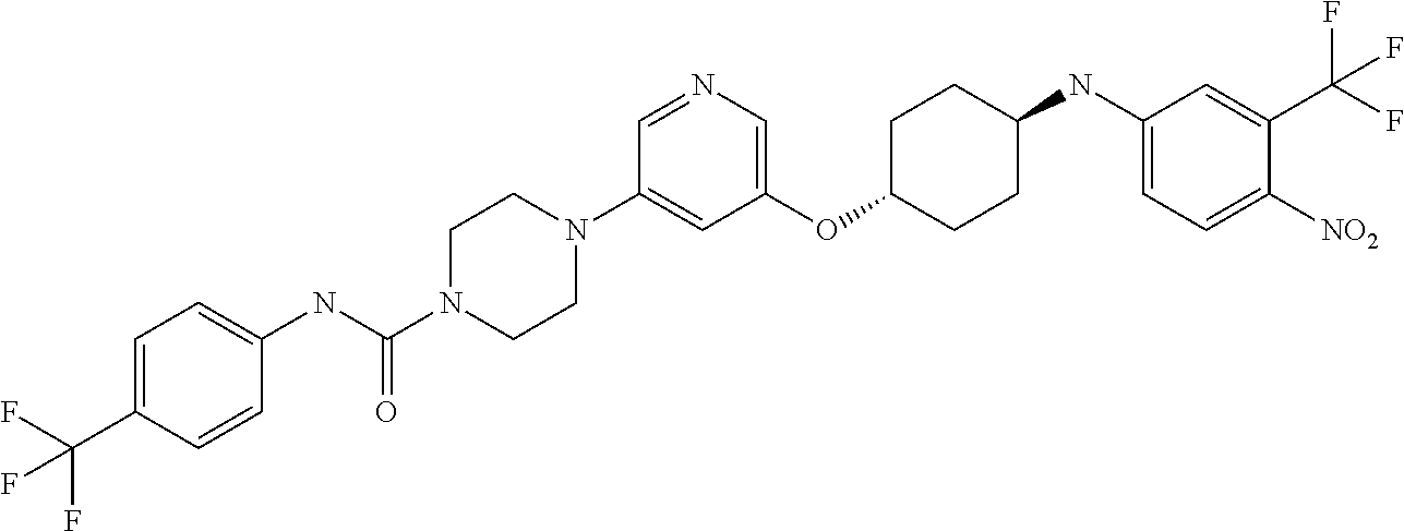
C1(OC2CCC(NC3=CC=C([NO2])C(C(F)(F)F)=C3)CC2)=CN=CC(N2CCN(C(NC3=CC=C(C(F)(F)F)C=C3)=O)CC2)=C1
